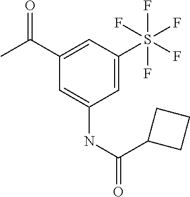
C1(C(C)=O)=CC(S(F)(F)(F)(F)F)=CC(NC(C2CCC2)=O)=C1
